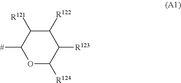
C1([R123])C([R122])C([R121])C([#])OC1[R124]
